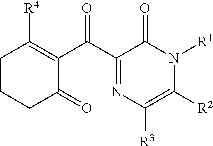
C1CCC(=O)C(C(C2=NC([R3])=C([R2])N([R1])C2=O)=O)=C1[R4]
